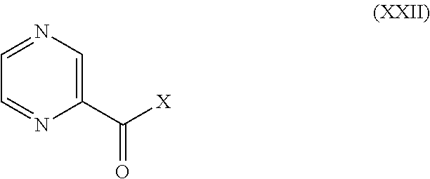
O=C(C1=CN=CC=N1)[X]
